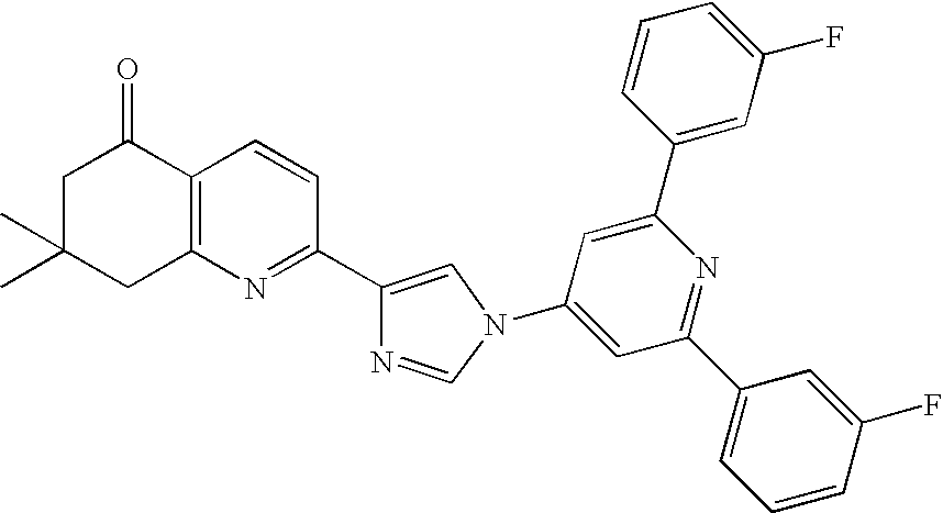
C1C(C)(C)CC2=C(C1=O)C=CC(C1=CN(C3=CC(C4=CC=CC(F)=C4)=NC(C4=CC(F)=CC=C4)=C3)C=N1)=N2
